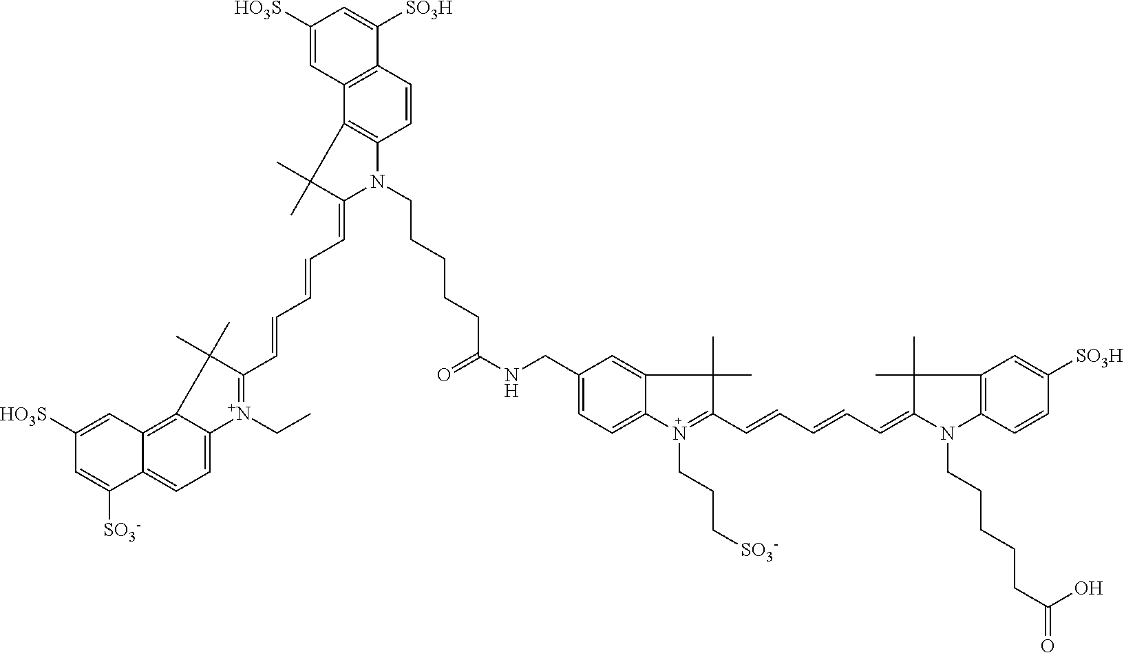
C1=C(CNC(=O)CCCCCN2C(=CC=CC=CC3=[N+](CC)C4=CC=C5C(=C4C3(C)C)C=C([HO3S])C=C5[SO3-])C(C)(C)C3=C2C=CC2=C3C=C([HO3S])C=C2[SO3H])C=C2C(=C1)N(CCC[SO3-])=C(C=CC=CC=C1C(C)(C)C3=C(N1CCCCCC(=O)O)C=CC([SO3H])=C3)C2(C)C
